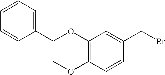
C1(OCC2=CC=CC=C2)=C(OC)C=CC(CBr)=C1
